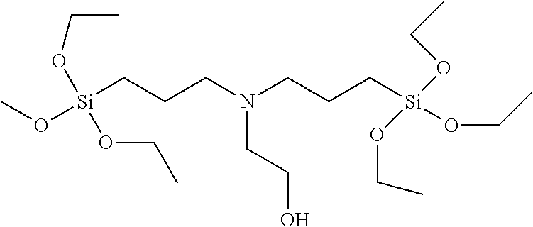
[Si](CCCN(CCC[Si](OCC)(OCC)OCC)CCO)(OC)(OCC)OCC
